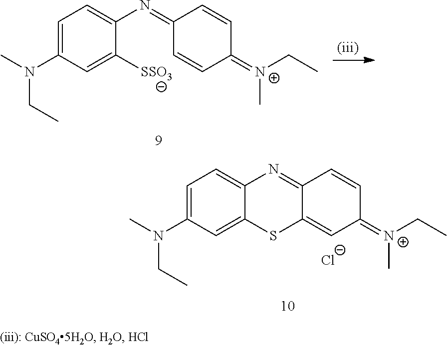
C1=C(N(C)CC)C=C([SSO3])C(N=C2C=CC(=[N+](CC)C)C=C2)=C1.C1=C(N(C)CC)C=C2C(=C1)N=C1C(=CC(=[N+](CC)C)C=C1)S2.[Cl-]
